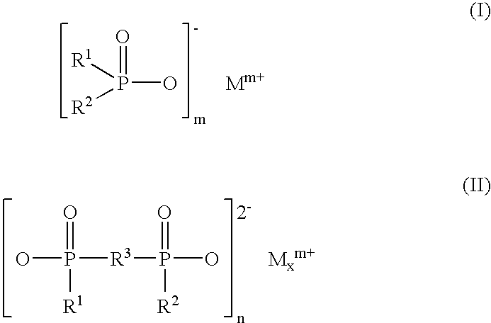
O=P(O)([R1])[R2].[Mm+].OP([R3]P(O)([R2])=O)(=O)[R1].[Mxm+]
